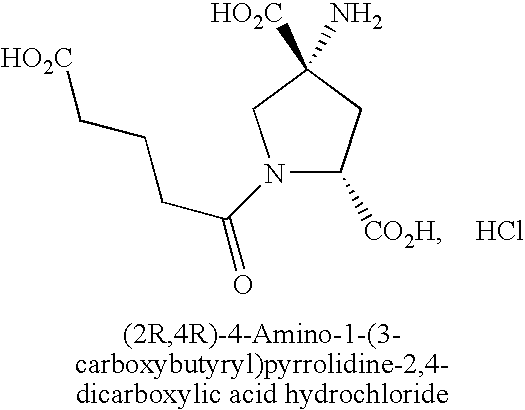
N1(C(CCC[HO2C])=O)C([CO2H])CC([HO2C])(N)C1.Cl
